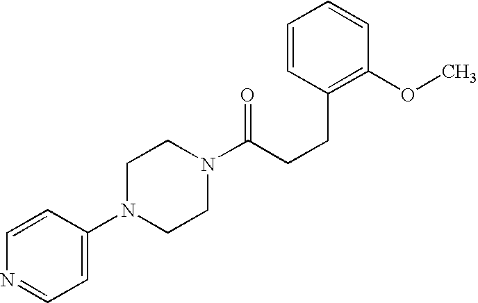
C1(N2CCN(C(CCC3=C(OC)C=CC=C3)=O)CC2)=CC=NC=C1
